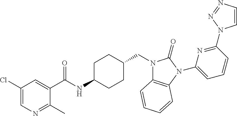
C1(Cl)=CN=C(C)C(C(NC2CCC(CN3C4=C(N(C5=CC=CC(N6C=CN=N6)=N5)C3=O)C=CC=C4)CC2)=O)=C1
